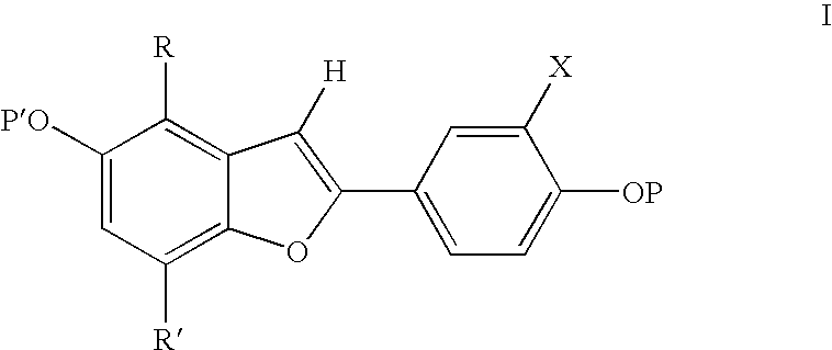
C1([PO])=CC([R])=C2C(=C1[R])C([H])=C(C1=CC=C([OP])C([X])=C1)O2
